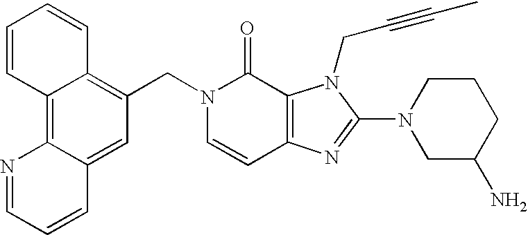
C1=CC2=C(C(=O)N1CC1=C3C(=C4C(=C1)C=CC=N4)C=CC=C3)N(CC#CC)C(N1CC(N)CCC1)=N2
